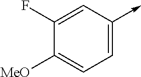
C1(F)=CC(->C)=CC=C1[MeO]
